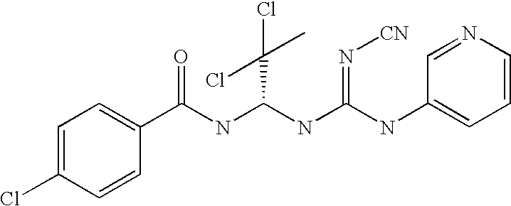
C1=C(Cl)C=CC(C(NC(NC(NC2=CC=CN=C2)=N[CN])C(C)(Cl)Cl)=O)=C1
